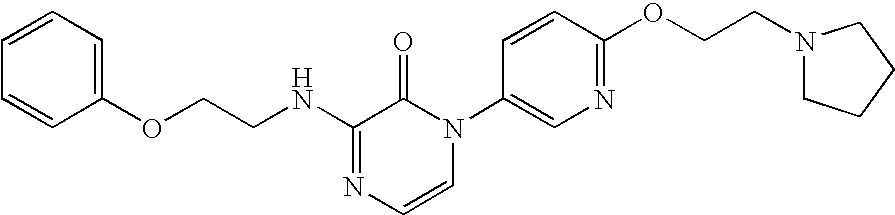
C1(OCCNC2=NC=CN(C3=CN=C(OCCN4CCCC4)C=C3)C2=O)=CC=CC=C1
